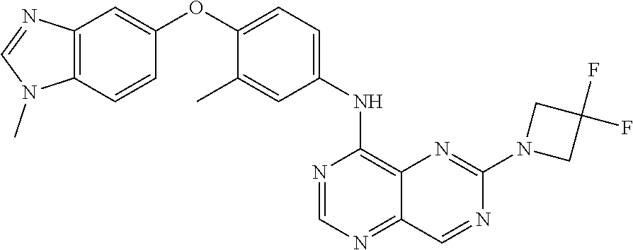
C12=C(C=CC(OC3=CC=C(NC4=C5C(=NC=N4)C=NC(N4CC(F)(F)C4)=N5)C=C3C)=C1)N(C)C=N2
